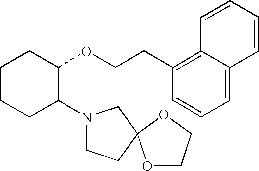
C1CCC(N2CCC3(C2)OCCO3)C(OCCC2=C3C(=CC=C2)C=CC=C3)C1
